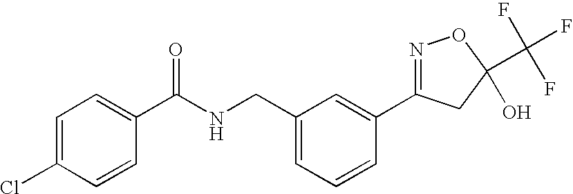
C1(C(NCC2=CC=CC(C3=NOC(C(F)(F)F)(O)C3)=C2)=O)=CC=C(Cl)C=C1
